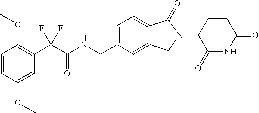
C1=CC(OC)=CC(C(C(NCC2=CC=C3C(=C2)CN(C2C(=O)NC(=O)CC2)C3=O)=O)(F)F)=C1OC
